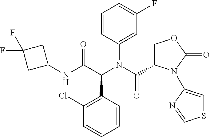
C1(F)=CC=CC(N(C(=O)C2COC(=O)N2C2=CSC=N2)C(C(NC2CC(F)(F)C2)=O)C2=C(Cl)C=CC=C2)=C1
